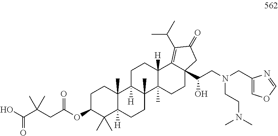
C1C(OC(CC(C(O)=O)(C)C)=O)C(C)(C)C2([H])C(C)(C1)C1([H])C(C)(CC2)C2(C)C([H])(CC1)C1=C(C(C)C)C(=O)CC1(C(CN(CC1=COC=N1)CCN(C)C)O)CC2
